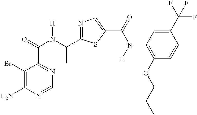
N1=C(C(N(C(=O)C2=NC=NC(N)=C2Br)[H])C)SC(C(=O)N(C2=C(OCCC)C=CC(C(F)(F)F)=C2)[H])=C1
